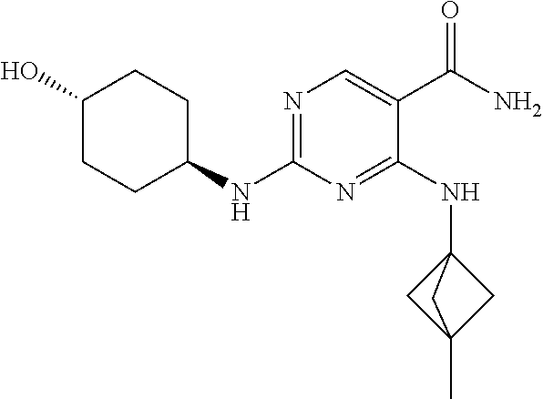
N1=C(NC2CCC(O)CC2)N=C(NC23CC(C)(C2)C3)C(C(N)=O)=C1
